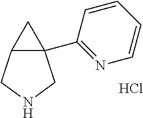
C12(C3=NC=CC=C3)C(CNC1)C2.Cl
